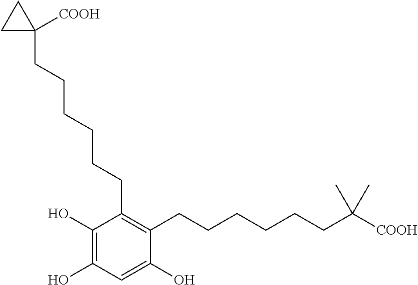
C1(O)=C(O)C=C(O)C(CCCCCCC([COOH])(C)C)=C1CCCCCCC1([COOH])CC1
